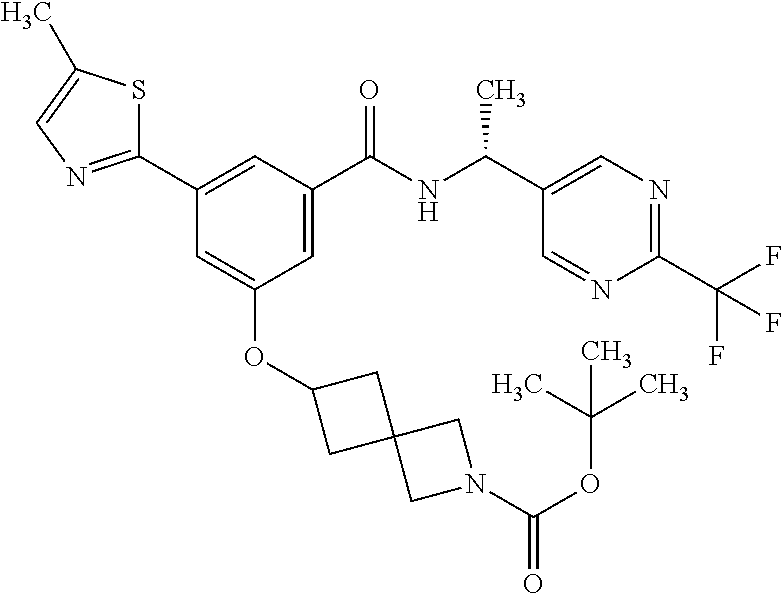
C1(C2=NC=C(C)S2)=CC(C(NC(C2=CN=C(C(F)(F)F)N=C2)C)=O)=CC(OC2CC3(C2)CN(C(OC(C)(C)C)=O)C3)=C1
